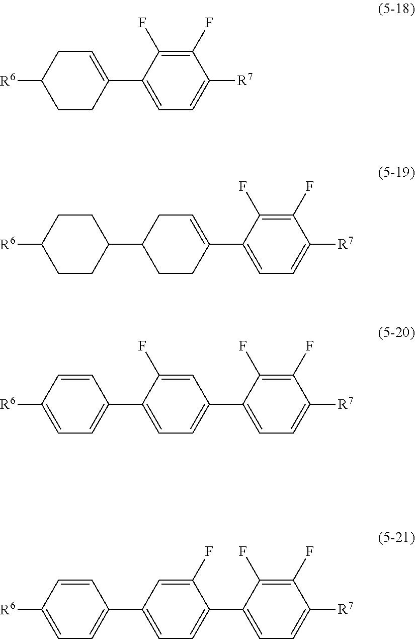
C1=C(C2=CCC([R6])CC2)C(F)=C(F)C([R7])=C1.C1=C(C2=CCC(C3CCC([R6])CC3)CC2)C(F)=C(F)C([R7])=C1.C1=C(C2=CC=C(C3=CC=C([R6])C=C3)C(F)=C2)C(F)=C(F)C([R7])=C1.C1=C(C2=CC=C(C3=CC=C([R6])C=C3)C=C2F)C(F)=C(F)C([R7])=C1
